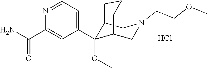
Cl.NC(C1=CC(C2(OC)C3CN(CCOC)CC2CCC3)=CC=N1)=O
